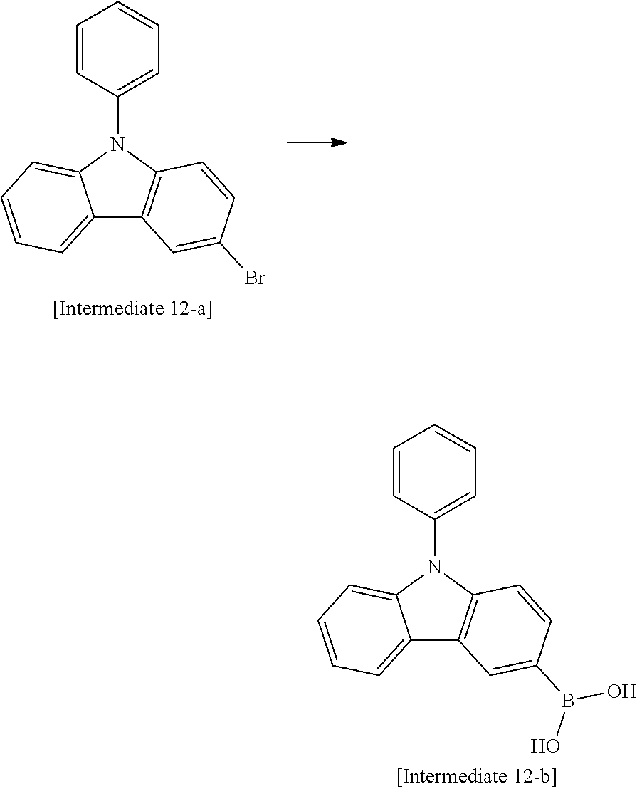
C12=CC=CC=C1N(C1=CC=CC=C1)C1=C2C=C(Br)C=C1.C12=CC=CC=C1N(C1=CC=CC=C1)C1=C2C=C(B(O)O)C=C1
